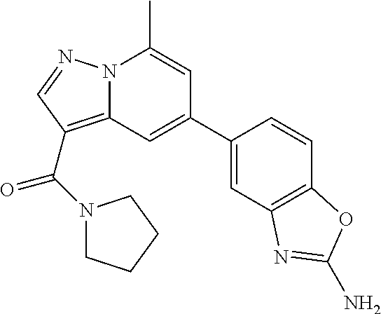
C12=C(C(=O)N3CCCC3)C=NN1C(C)=CC(C1=CC3=C(C=C1)OC(N)=N3)=C2
